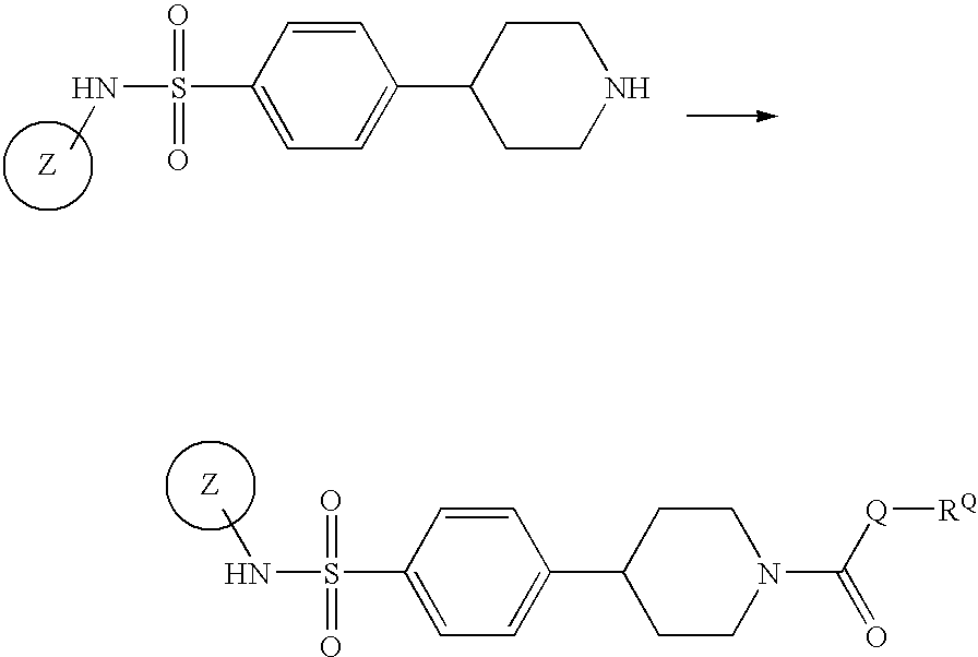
C1CNCCC1C1=CC=C(S(=O)(=O)NC)C=C1.C1CN(C([Q][RQ])=O)CCC1C1=CC=C(S(=O)(=O)NC)C=C1
